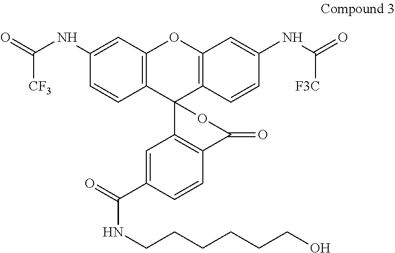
C1(NC(=O)[CF3])=CC2=C(C=C1)C1(C3=C(O2)C=C(NC(=O)[F3C])C=C3)C2=C(C(=O)O1)C=CC(C(=O)NCCCCCCO)=C2
